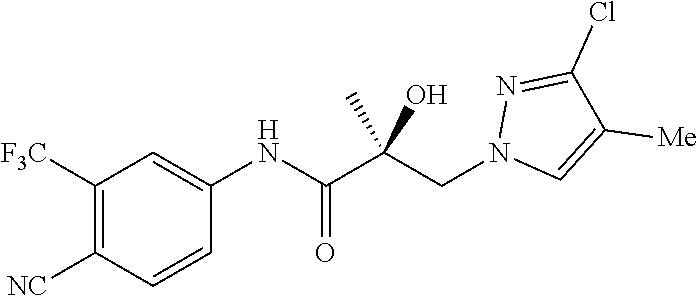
C1=C(NC(C(CN2C=C([Me])C(Cl)=N2)(C)O)=O)C=CC([NC])=C1[F3C]
